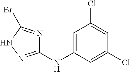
C1(NC2=CC(Cl)=CC(Cl)=C2)=NNC(Br)=N1
